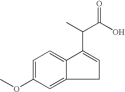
COC1=CC=C2C(=C1)CC=C2C(C(O)=O)C
